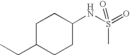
C1C(CC)CCC(NS(C)(=O)=O)C1
